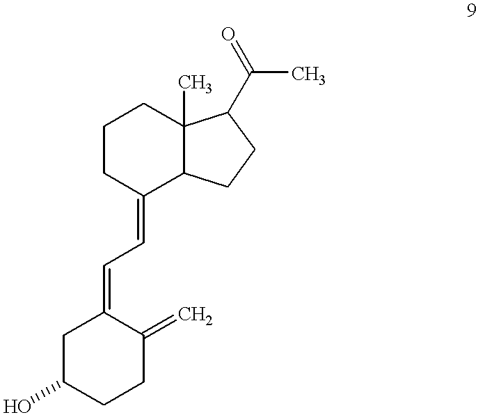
C1CC(=CC=C2C(=C)CCC(O)C2)C2C(C)(C1)C(C(=O)C)CC2
